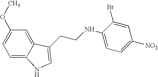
C1=C2C(=CC(OC)=C1)C(CCNC1=CC=C([NO2])C=C1Br)=CN2
